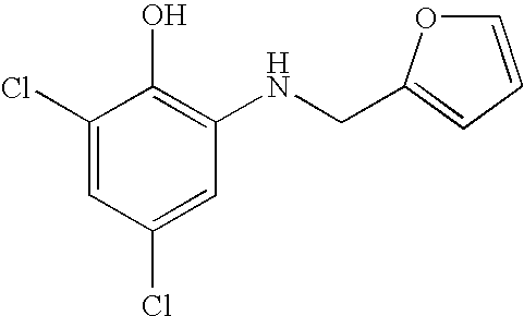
ClC1=CC(NCC2=CC=CO2)=C(O)C(Cl)=C1
